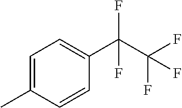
C1=C(C)C=CC(C(C(F)(F)F)(F)F)=C1
